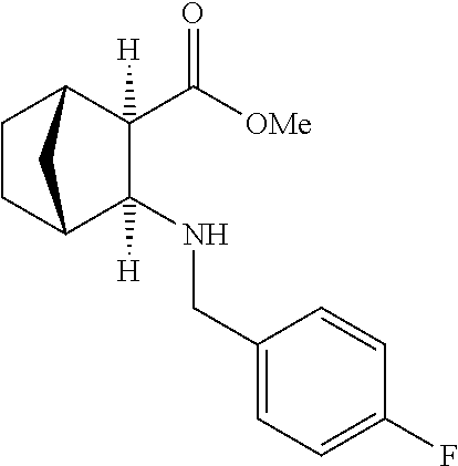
C1(NCC2=CC=C(F)C=C2)([H])C2CCC(C1(C([OMe])=O)[H])C2
